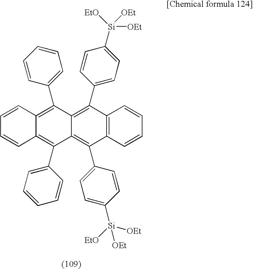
C12=C(C3=CC=CC=C3)C3=C(C4=CC=C([Si]([EtO])([OEt])[OEt])C=C4)C4=C(C=CC=C4)C(C4=CC=C([Si]([EtO])([OEt])[OEt])C=C4)=C3C(C3=CC=CC=C3)=C1C=CC=C2
